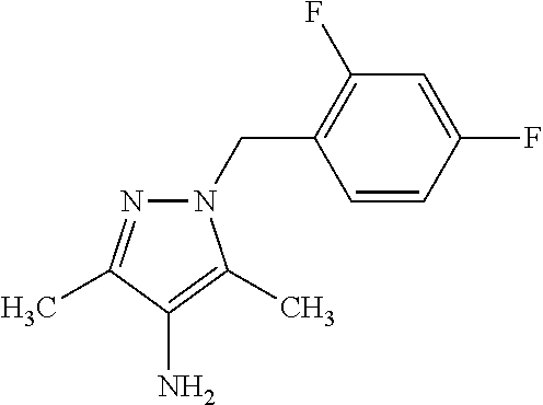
N1(CC2=C(F)C=C(F)C=C2)N=C(C)C(N)=C1C
